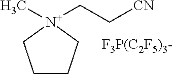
C1CC[N+](C)(CC[CN])C1
